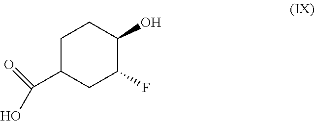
C1CC(O)C(F)CC1C(O)=O
